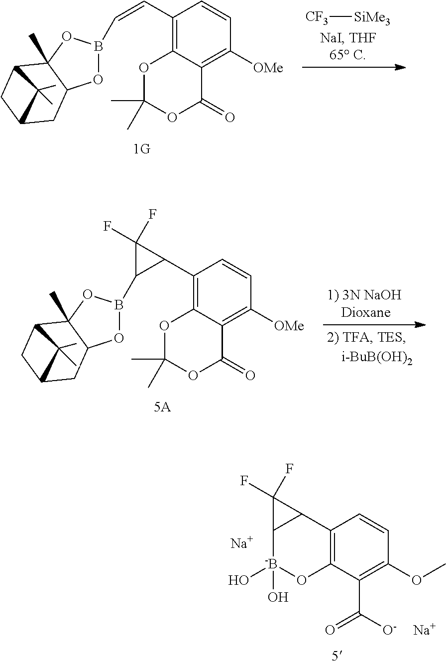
[CF3][SiMe3].C1(C=CB2OC3C(C)(O2)C2CC(C3)C2(C)C)=C2C(=C([OMe])C=C1)C(=O)OC(C)(C)O2.C1(C2C(B3OC4C(C)(O3)C3CC(C4)C3(C)C)C2(F)F)=C2C(=C([OMe])C=C1)C(=O)OC(C)(C)O2.C12=C(C(C(=O)[O-])=C(OC)C=C1)O[-B](O)(O)C1C2C1(F)F.[Na].[Na]
